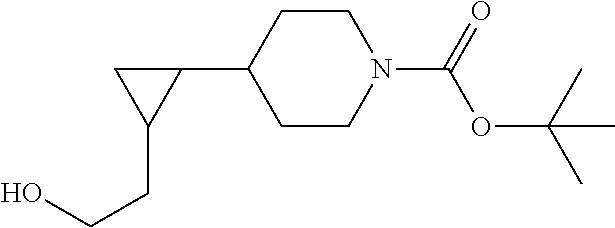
C1(C2CC2CCO)CCN(C(OC(C)(C)C)=O)CC1
